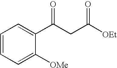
C1(C(CC([OEt])=O)=O)=CC=CC=C1[OMe]
